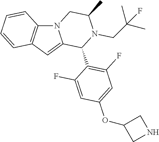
N12C3=C(C=C1C(C1=C(F)C=C(OC4CNC4)C=C1F)N(CC(C)(C)F)C(C)C2)C=CC=C3
